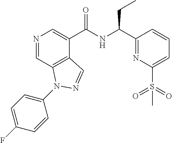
N1=CC2=C(C(C(NC(C3=NC(S(=O)(=O)C)=CC=C3)CC)=O)=C1)C=NN2C1=CC=C(F)C=C1
